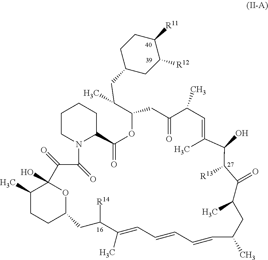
C1CN2C(CC1)C(=O)OC(C(C)CC1CC([R12])C([R11])CC1)CC(=O)C(C)C=C(C)C(O)C([R13])C(=O)C(C)CC(C)C=CC=CC=C(C)C([R14])CC1CCC(C)C(O)(C(=O)C2=O)O1
